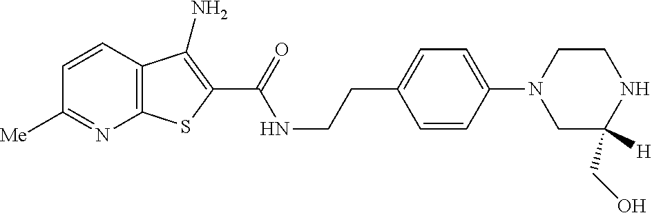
C1=CC2=C(N=C1[Me])SC(C(=O)NCCC1=CC=C(N3CC(CO)([H])NCC3)C=C1)=C2N
